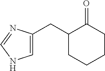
C1=C(CC2CCCCC2=O)N=CN1
